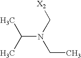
CC(N(CC)C[X2])C
